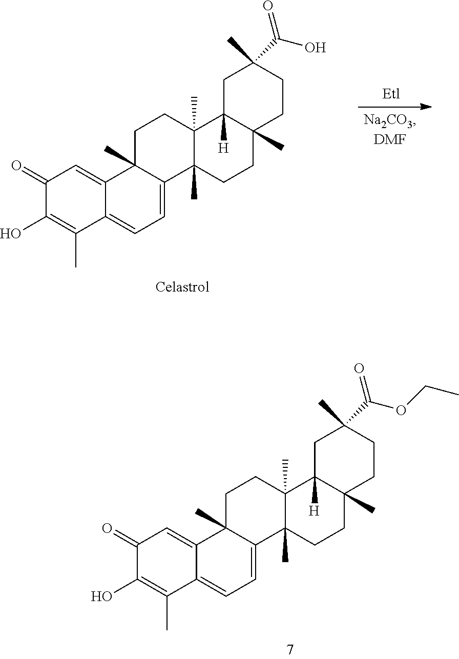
C1C2([H])C(C)(CCC1(C(OCC)=O)C)CCC1(C)C2(C)CCC2(C)C1=CC=C1C2=CC(=O)C(O)=C1C.C1C2([H])C(C)(CCC1(C(O)=O)C)CCC1(C)C2(C)CCC2(C)C1=CC=C1C2=CC(=O)C(O)=C1C
